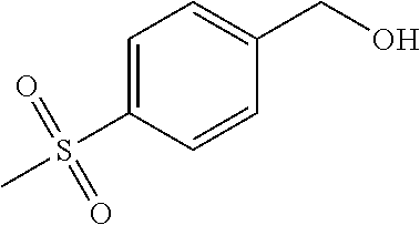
C1=C(S(C)(=O)=O)C=CC(CO)=C1
